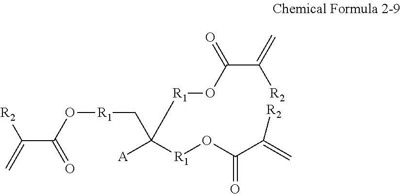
[R2]C(=C)C(=O)O[R1]CC([R1]OC(C([R2])=C)=O)([A])[R1]OC(C(=C)[R2])=O
